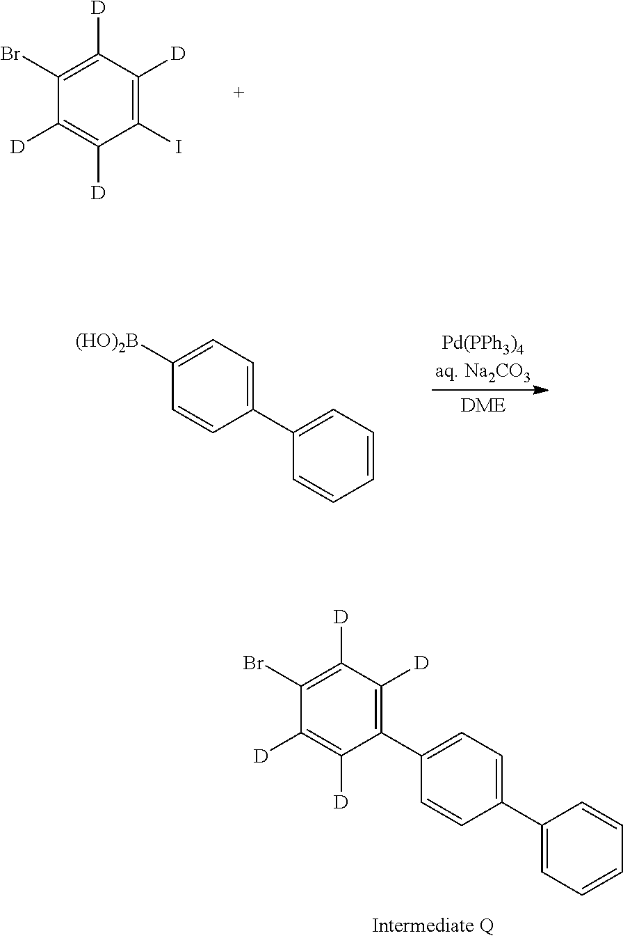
C1(Br)=C([D])C([D])=C(I)C([D])=C1[D].C1([(HO)2B])=CC=C(C2=CC=CC=C2)C=C1.C1(C2=C([D])C([D])=C(Br)C([D])=C2[D])=CC=C(C2=CC=CC=C2)C=C1
